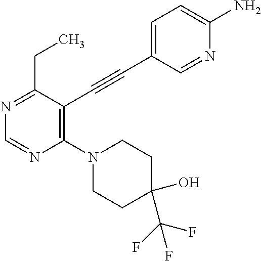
N1=C(CC)C(C#CC2=CC=C(N)N=C2)=C(N2CCC(C(F)(F)F)(O)CC2)N=C1
